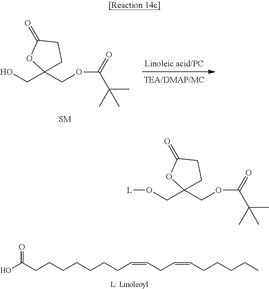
OCC1(COC(=O)C(C)(C)C)CCC(=O)O1.OC(CCCCCCCC=CCC=CCCCCC)=O.O(CC1(COC(=O)C(C)(C)C)CCC(=O)O1)[L]
